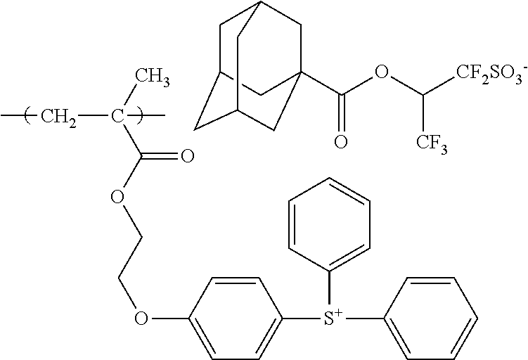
C(OC(C(C)(C)CC)=O)COC1=CC=C([S+](C2=CC=CC=C2)C2=CC=CC=C2)C=C1.C1C2CC3CC(C(OC([CF2SO3-])[CF3])=O)(CC1C3)C2
